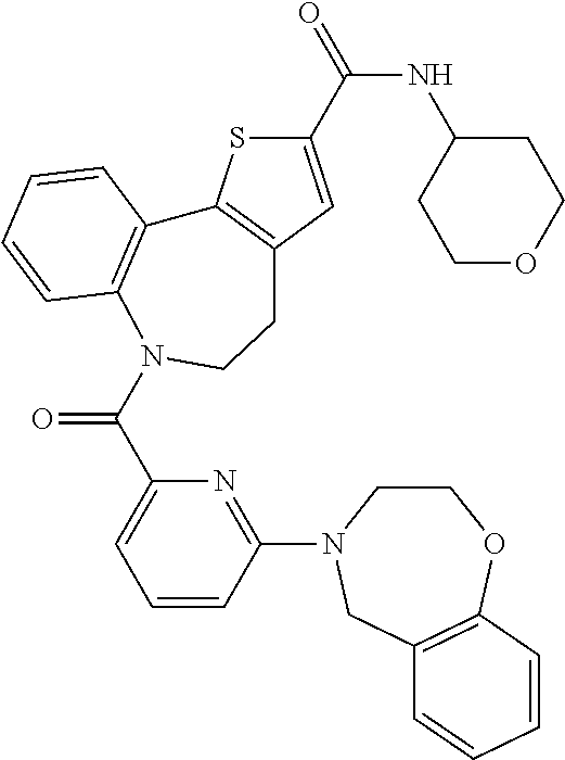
C(=O)(NC1CCOCC1)C1=CC2=C(S1)C1=C(N(C(C3=CC=CC(N4CCOC5=C(C4)C=CC=C5)=N3)=O)CC2)C=CC=C1
